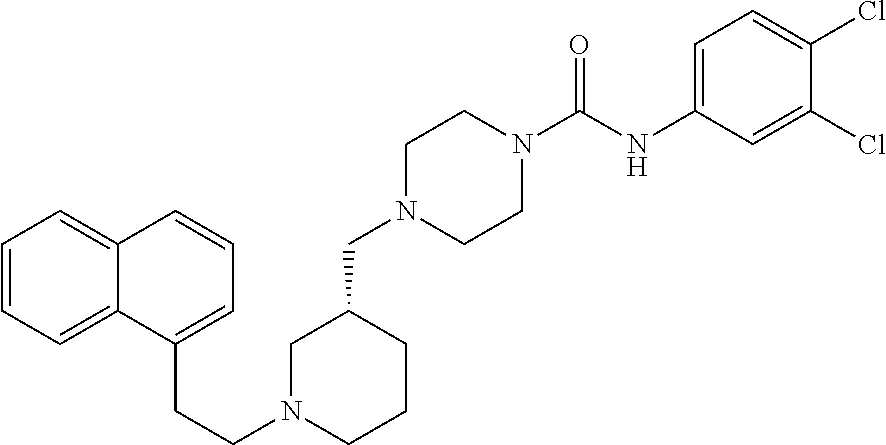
C1N(CC2CCCN(CCC3=CC=CC4=CC=CC=C34)C2)CCN(C(NC2=CC=C(Cl)C(Cl)=C2)=O)C1
